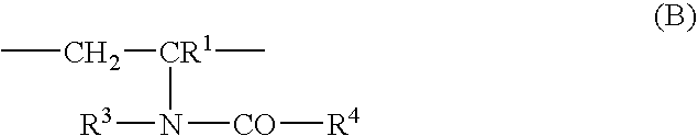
C(C)[CR1](C)N([R3])[CO][R4]
